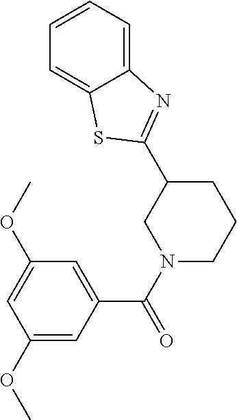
C1(C2=NC3=CC=CC=C3S2)CN(C(=O)C2=CC(OC)=CC(OC)=C2)CCC1
